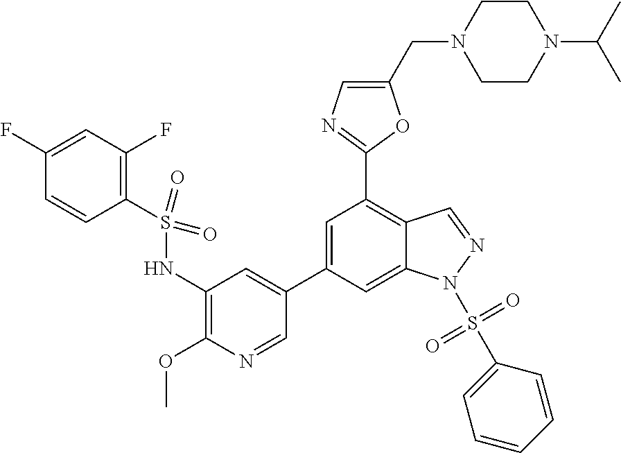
C1(CN2CCN(C(C)C)CC2)=CN=C(C2=C3C(=CC(C4=CC(NS(C5=C(F)C=C(F)C=C5)(=O)=O)=C(OC)N=C4)=C2)N(S(C2=CC=CC=C2)(=O)=O)N=C3)O1
